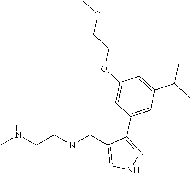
CNCCN(CC1=CNN=C1C1=CC(C(C)C)=CC(OCCOC)=C1)C
